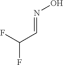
FC(C=NO)F
